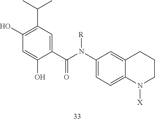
C1(O)=C(C(C)C)C=C(C(N([R])C2=CC=C3C(=C2)CCCN3[X])=O)C(O)=C1
